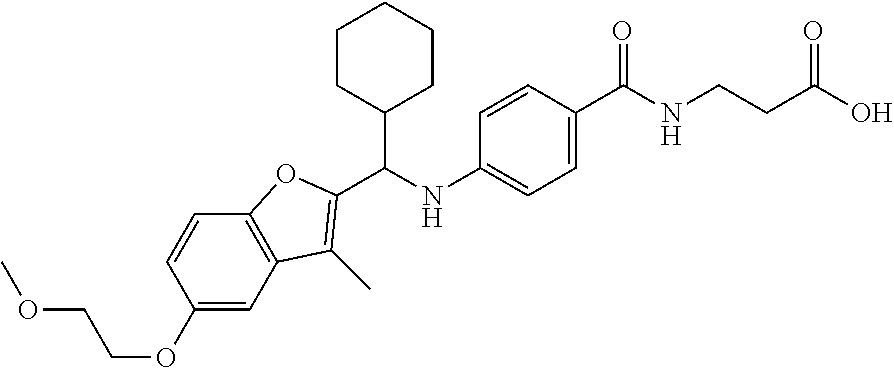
C1(OCCOC)=CC2=C(C=C1)OC(C(NC1=CC=C(C(NCCC(O)=O)=O)C=C1)C1CCCCC1)=C2C
